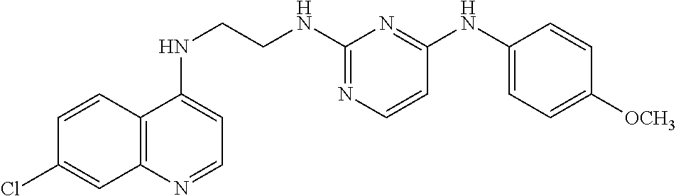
C12=C(N=CC=C1NCCNC1=NC=CC(NC3=CC=C([OCH3])C=C3)=N1)C=C(Cl)C=C2
